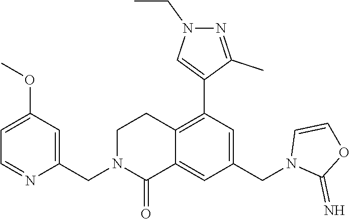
C1(CN2C(=O)C3=CC(CN4C(=N)OC=C4)=CC(C4=CN(CC)N=C4C)=C3CC2)=CC(OC)=CC=N1
